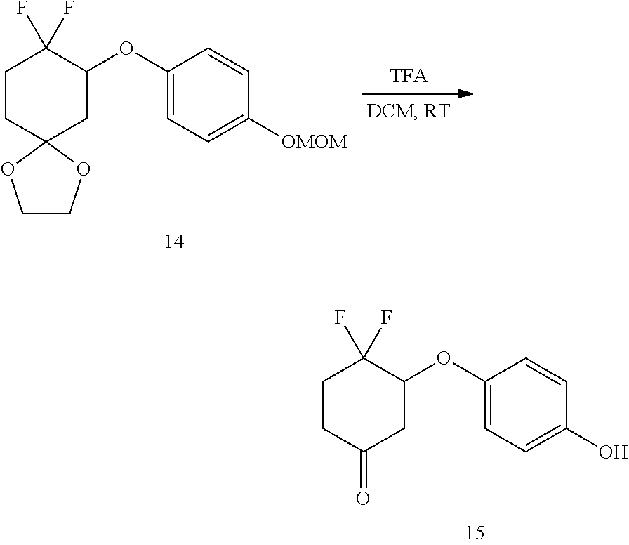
C1CC(=O)CC(OC2=CC=C(O)C=C2)C1(F)F.C1CC2(CC(OC3=CC=C([OMOM])C=C3)C1(F)F)OCCO2
